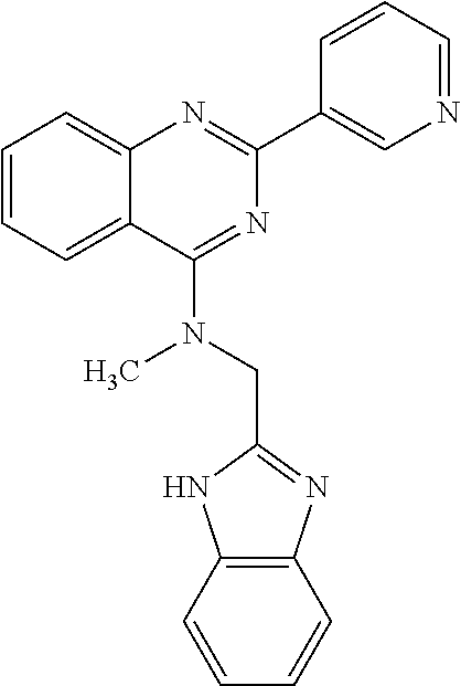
C1(C2=CN=CC=C2)=NC2=CC=CC=C2C(N(CC2=NC3=C(N2)C=CC=C3)C)=N1
